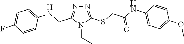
N1=C(SCC(NC2=CC=C(OC)C=C2)=O)N(CC)C(CNC2=CC=C(F)C=C2)=N1
